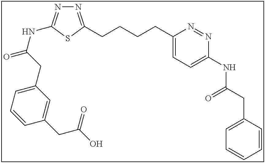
N1=C(CCCCC2=CC=C(NC(CC3=CC=CC=C3)=O)N=N2)SC(NC(=O)CC2=CC=CC(CC(O)=O)=C2)=N1
